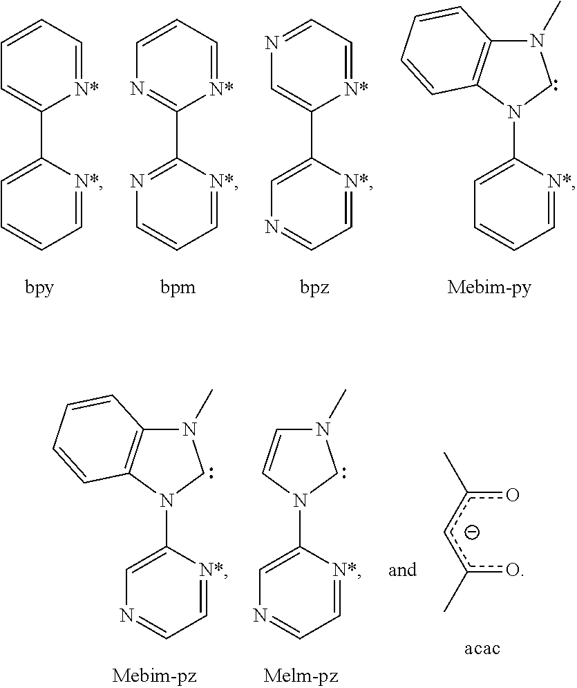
C1=CC=[N*]C(C2=CC=CC=[N*]2)=C1.C1=CC=[N*]C(C2=NC=CC=[N*]2)=N1.N1=CC=[N*]C(C2=CN=CC=[N*]2)=C1.N1(C)C2=C(N(C3=CC=CC=[N*]3)C1)C=CC=C2.N1(C)C2=C(N(C3=CN=CC=[N*]3)C1)C=CC=C2.N1(C)C=CN(C2=CN=CC=[N*]2)C1.oc(cc(o)C)C
